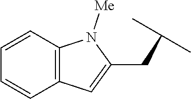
C1=CC2=C(C=C1)N([Me])C(CC(C)C)=C2
